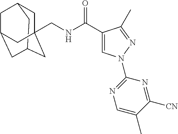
C1C2CC3CC(CC1(CNC(C1=CN(C4=NC=C(C)C([CN])=N4)N=C1C)=O)C3)C2
